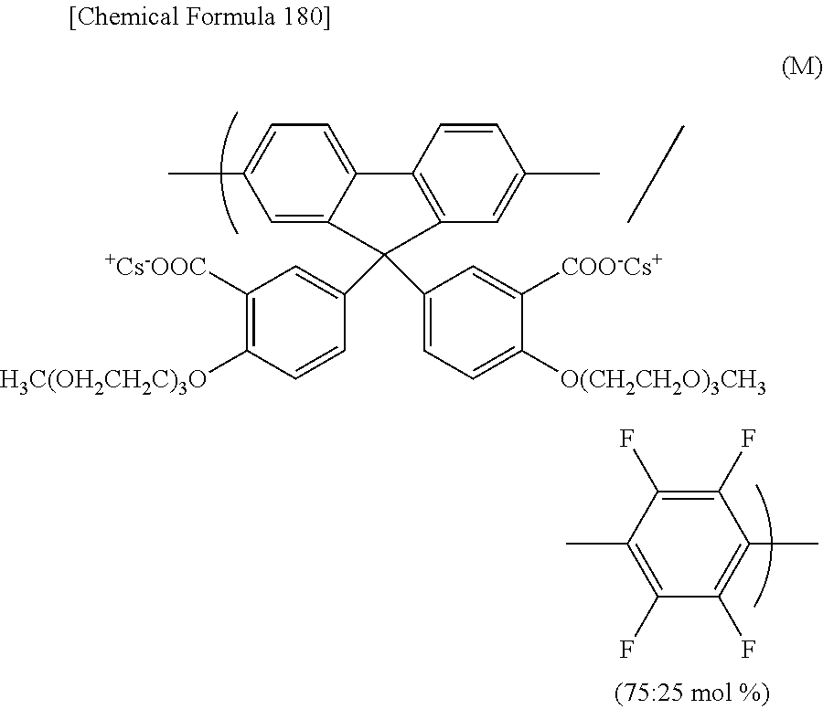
C1=C2C(=CC(C)=C1)C(C1=CC([+Cs-OOC])=C([H3C(OH2CH2C)3O])C=C1)(C1=CC=C([O(CH2CH2O)3CH3])C([COO-Cs+])=C1)C1=C2C=CC(C)=C1.C1(C)=C(F)C(F)=C(C)C(F)=C1F
